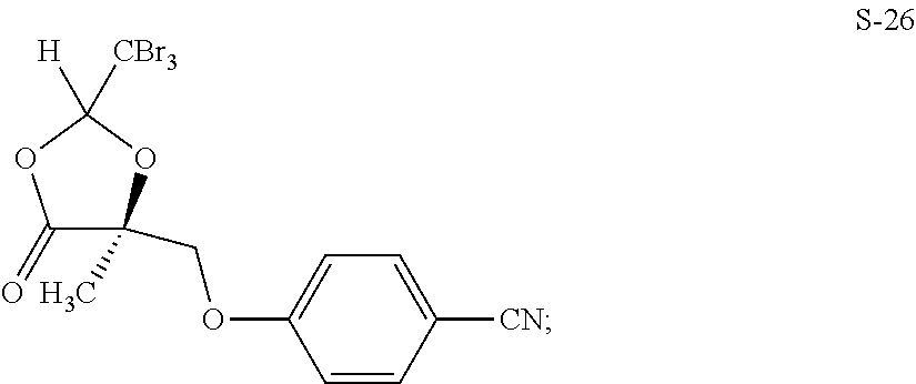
C1=CC([CN])=CC=C1OCC1(C)C(=O)OC([H])([CBr3])O1
